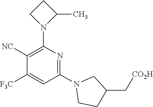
C1(N2C(C)CC2)=C([NC])C([F3C])=CC(N2CCC(C[CO2H])C2)=N1
